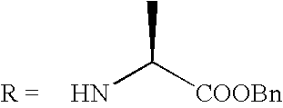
NC([COOBn])C
